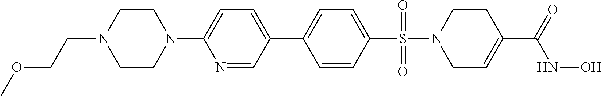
C1CN(C2=CC=C(C3=CC=C(S(=O)(=O)N4CC=C(C(NO)=O)CC4)C=C3)C=N2)CCN1CCOC
